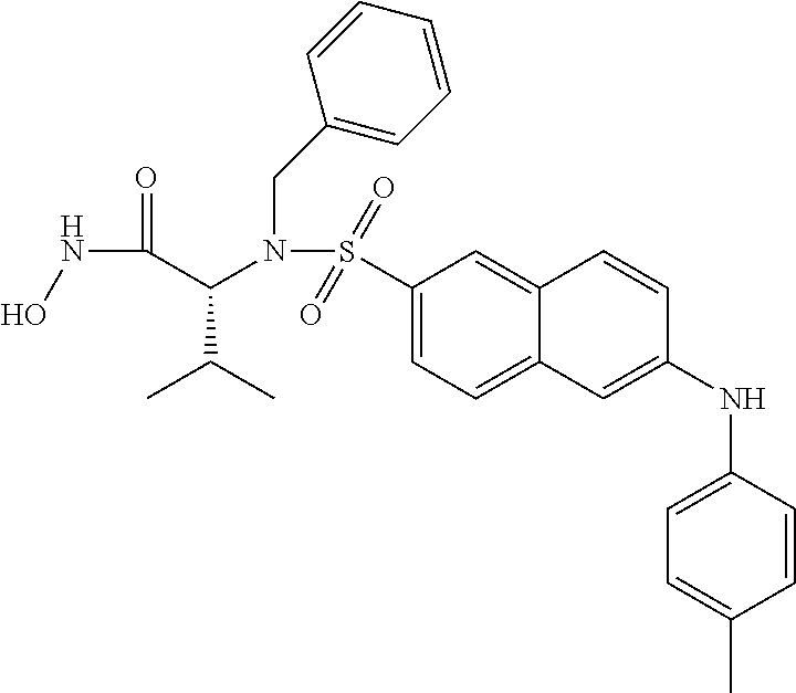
C12=CC(S(N(C(C(=O)NO)C(C)C)CC3=CC=CC=C3)(=O)=O)=CC=C1C=C(NC1=CC=C(C)C=C1)C=C2
